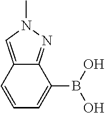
C12=CN(C)N=C1C(B(O)O)=CC=C2
